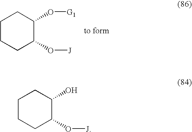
C1CCC(O[J])C(O[G1])C1.C1CCC(O[J])C(O)C1
